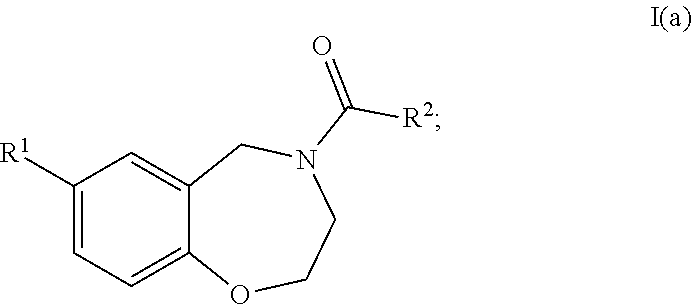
C1([R1])=CC=C2C(=C1)CN(C(=O)[R2])CCO2
